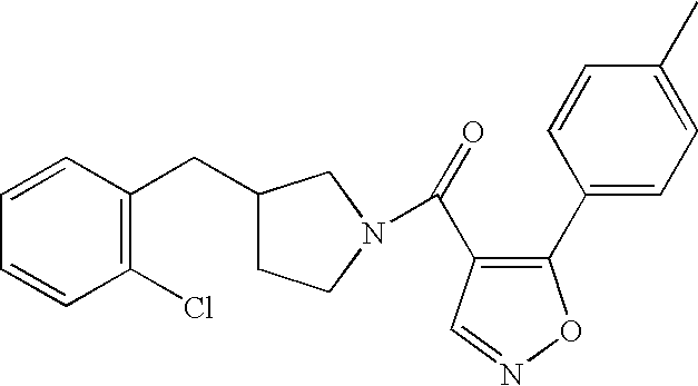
C1(CC2=C(Cl)C=CC=C2)CCN(C(=O)C2=C(C3=CC=C(C)C=C3)ON=C2)C1
